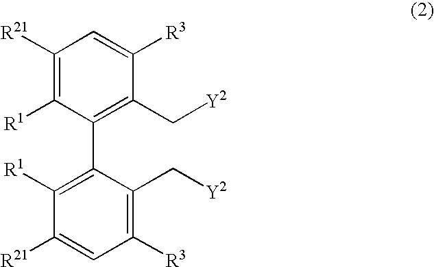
C1([R21])=C([R1])C(C2=C([R1])C([R21])=CC([R3])=C2C[Y2])=C(C[Y2])C([R3])=C1
